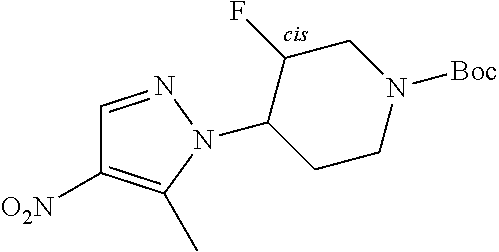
C1=NN(C2CCN([Boc])CC2F)C(C)=C1[O2N]
